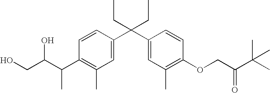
C1=CC(C(C2=CC(C)=C(OCC(C(C)(C)C)=O)C=C2)(CC)CC)=CC(C)=C1C(C(CO)O)C
